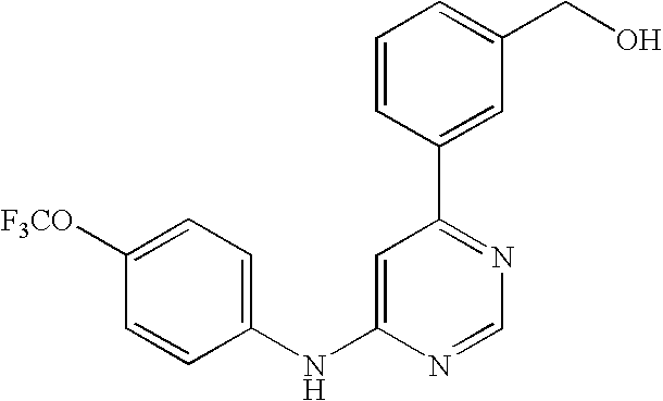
C1(NC2=CC(C3=CC(CO)=CC=C3)=NC=N2)=CC=C([F3CO])C=C1
